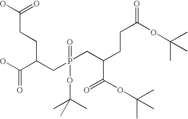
C(CCC(CP(CC(CCC(=O)OC(C)(C)C)C(OC(C)(C)C)=O)(=O)OC(C)(C)C)C(O)=O)(O)=O
